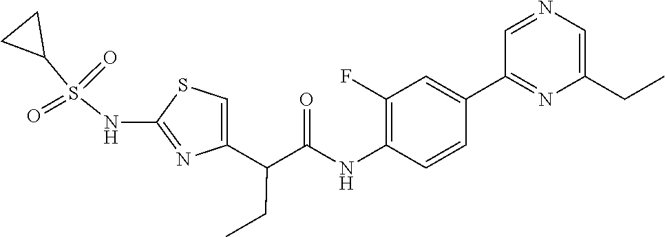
C1=C(C(C(NC2=C(F)C=C(C3=NC(CC)=CN=C3)C=C2)=O)CC)N=C(NS(C2CC2)(=O)=O)S1
